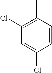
CC1=C(Cl)C=C(Cl)C=C1
